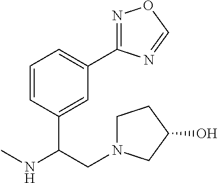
C1=CC(C(CN2CCC(O)C2)NC)=CC(C2=NOC=N2)=C1
